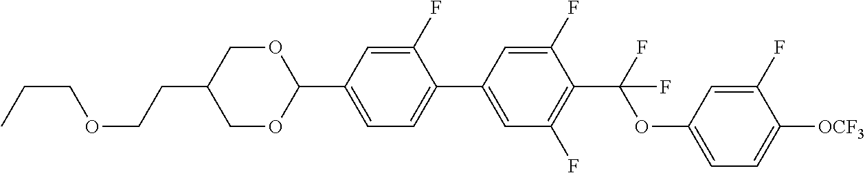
O1CC(CCOCCC)COC1C1=CC=C(C2=CC(F)=C(C(OC3=CC=C([OCF3])C(F)=C3)(F)F)C(F)=C2)C(F)=C1
